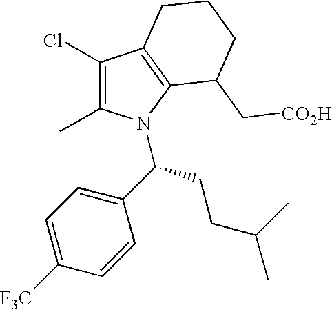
C1(Cl)=C(C)N(C(C2=CC=C([F3C])C=C2)CCC(C)C)C2=C1CCCC2C[CO2H]
